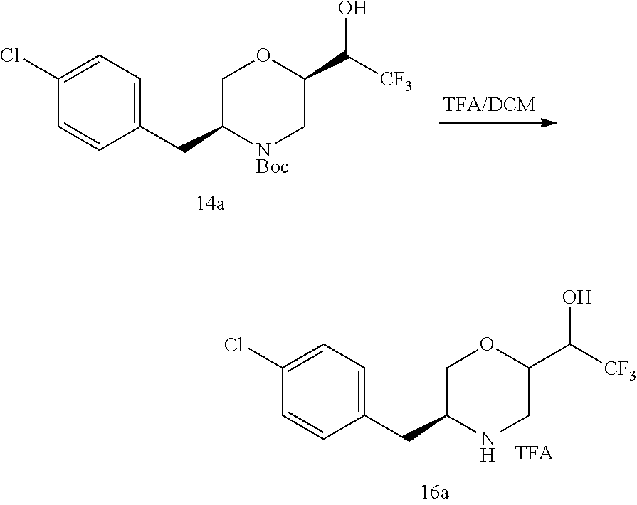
C1(C([CF3])O)C[NBoc]C(CC2=CC=C(Cl)C=C2)CO1.C1(C([CF3])O)CNC(CC2=CC=C(Cl)C=C2)CO1
